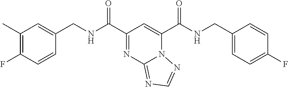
C1(C)=C(F)C=CC(CNC(C2=NC3=NC=NN3C(C(NCC3=CC=C(F)C=C3)=O)=C2)=O)=C1
